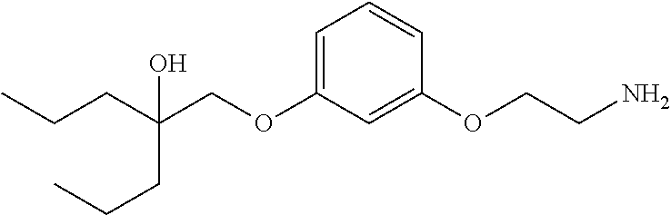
C1=C(OCC(CCC)(CCC)O)C=C(OCCN)C=C1
